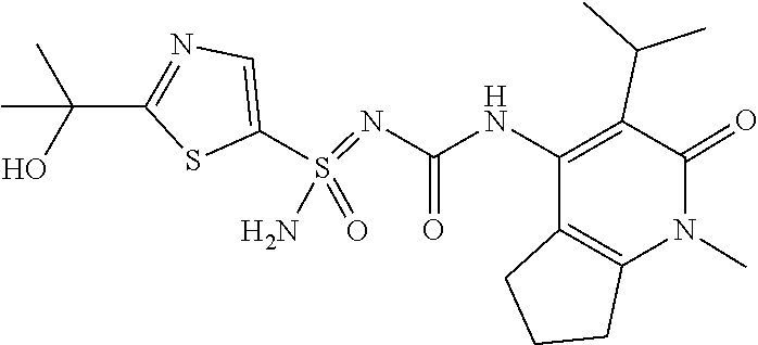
O=S(N)(C1=CN=C(C(C)(O)C)S1)=NC(NC1=C(C(C)C)C(=O)N(C)C2=C1CCC2)=O
